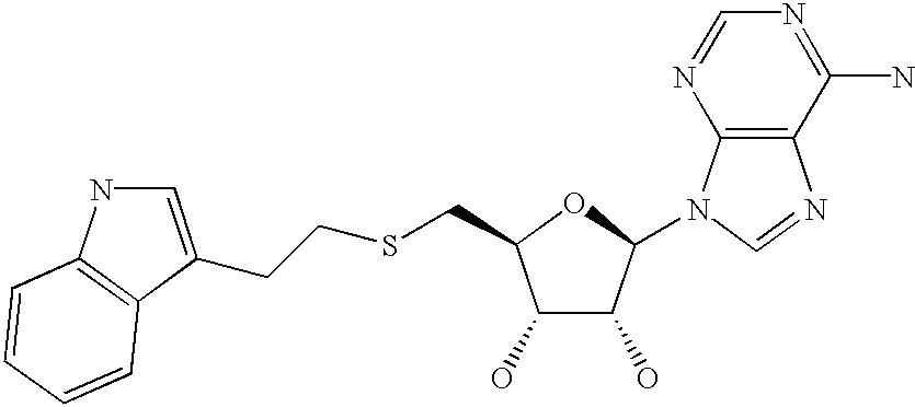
C1(O)C(O)C(N2C3=C(N=C2)C(N)=NC=N3)OC1CSCCC1=CNC2=C1C=CC=C2
